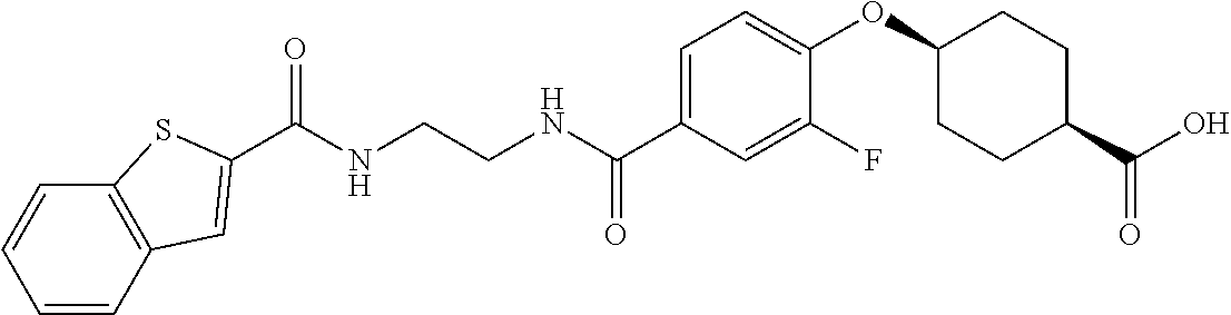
C(NCCNC(C1=CC=C(OC2CCC(C(O)=O)CC2)C(F)=C1)=O)(=O)C1=CC2=C(C=CC=C2)S1
